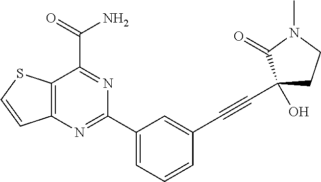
C12=C(N=C(C3=CC=CC(C#CC4(O)CCN(C)C4=O)=C3)N=C1C(=O)N)C=CS2
